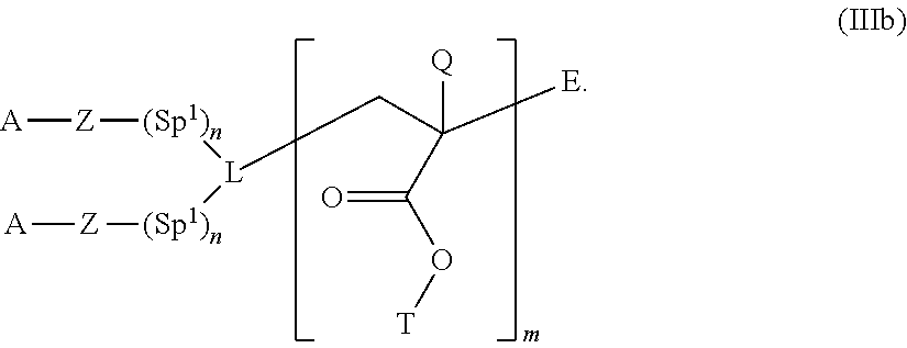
[A][Z][(Sp1)n][L]([(Sp1)n][Z][A])CC([E])([Q])C(O[T])=O
